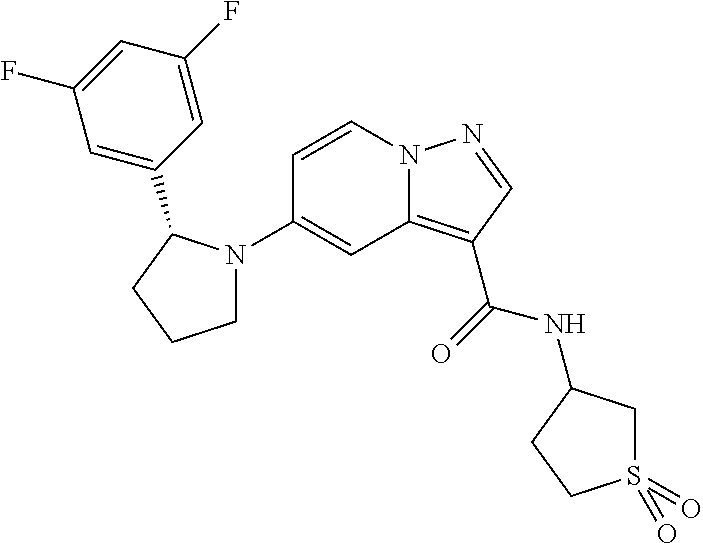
C1(N2CCCC2C2=CC(F)=CC(F)=C2)=CC2=C(C(=O)NC3CS(=O)(=O)CC3)C=NN2C=C1
